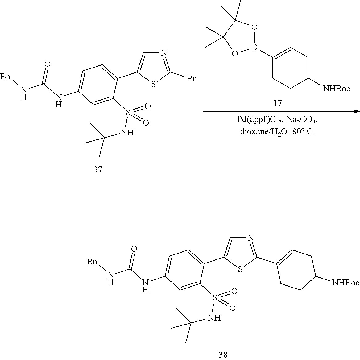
N1=C(C2=CCC([NHBoc])CC2)SC(C2=CC=C(NC(N[Bn])=O)C=C2S(=O)(NC(C)(C)C)=O)=C1.N1=C(Br)SC(C2=CC=C(NC(N[Bn])=O)C=C2S(=O)(NC(C)(C)C)=O)=C1.B1(C2=CCC([NHBoc])CC2)OC(C)(C)C(C)(C)O1
